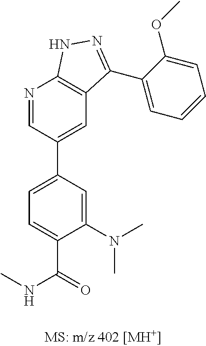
C1=C(N(C)C)C(C(=O)NC)=CC=C1C1=CC2=C(N=C1)NN=C2C1=CC=CC=C1OC
